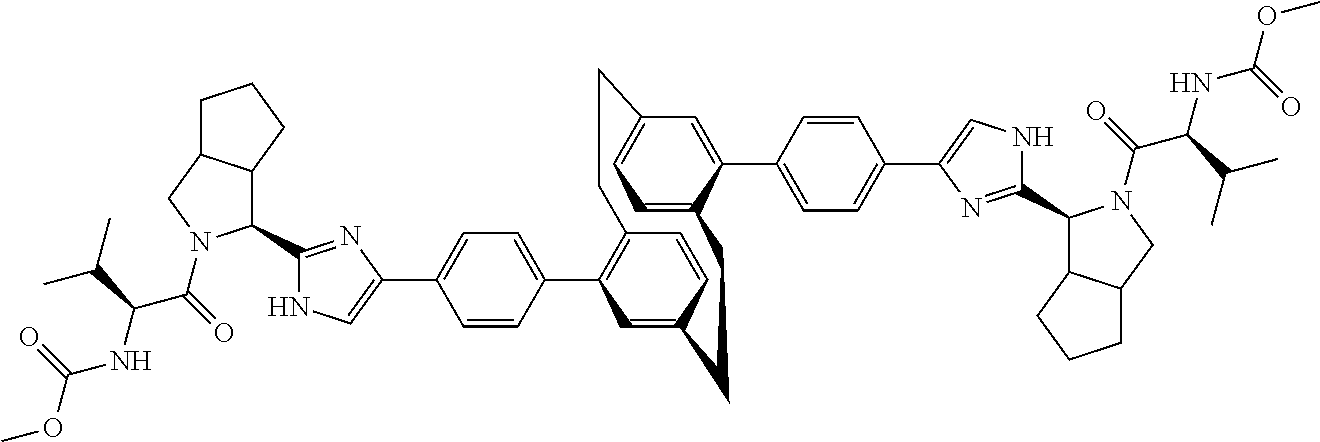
C1(C2=CC=C(C3=CNC(C4C5C(CN4C(C(NC(OC)=O)C(C)C)=O)CCC5)=N3)C=C2)=C2C=CC(=C1)CCC1=CC=C(C=C1C1=CC=C(C3=CNC(C4C5C(CN4C(C(NC(OC)=O)C(C)C)=O)CCC5)=N3)C=C1)CC2
